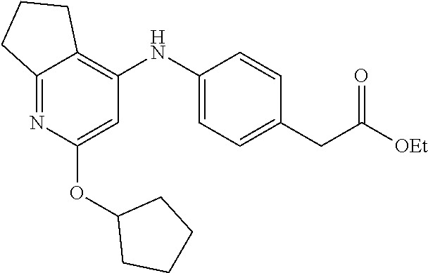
C12=NC(OC3CCCC3)=CC(NC3=CC=C(CC([OEt])=O)C=C3)=C1CCC2
